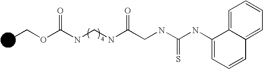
CCOC(NCNC(CNC(NC1=CC=CC2=CC=CC=C12)=S)=O)=O
